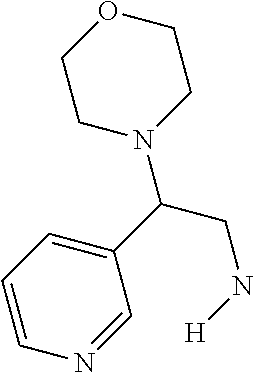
C1OCCN(C(C2=CC=CN=C2)CN[H])C1
